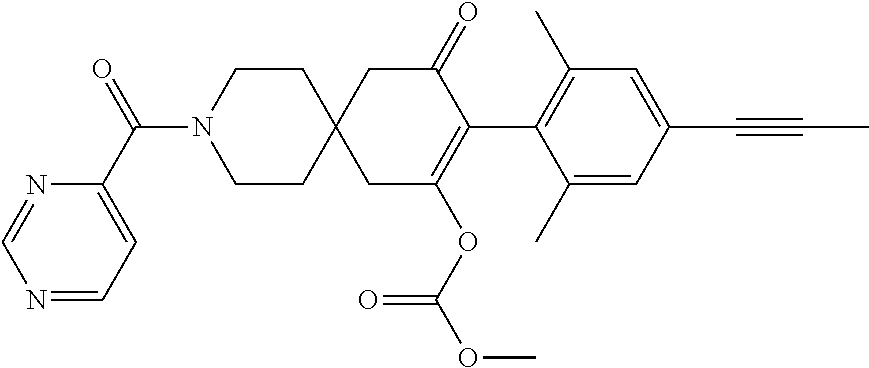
C1(C)=CC(C#CC)=CC(C)=C1C1=C(OC(OC)=O)CC2(CC1=O)CCN(C(C1=CC=NC=N1)=O)CC2
